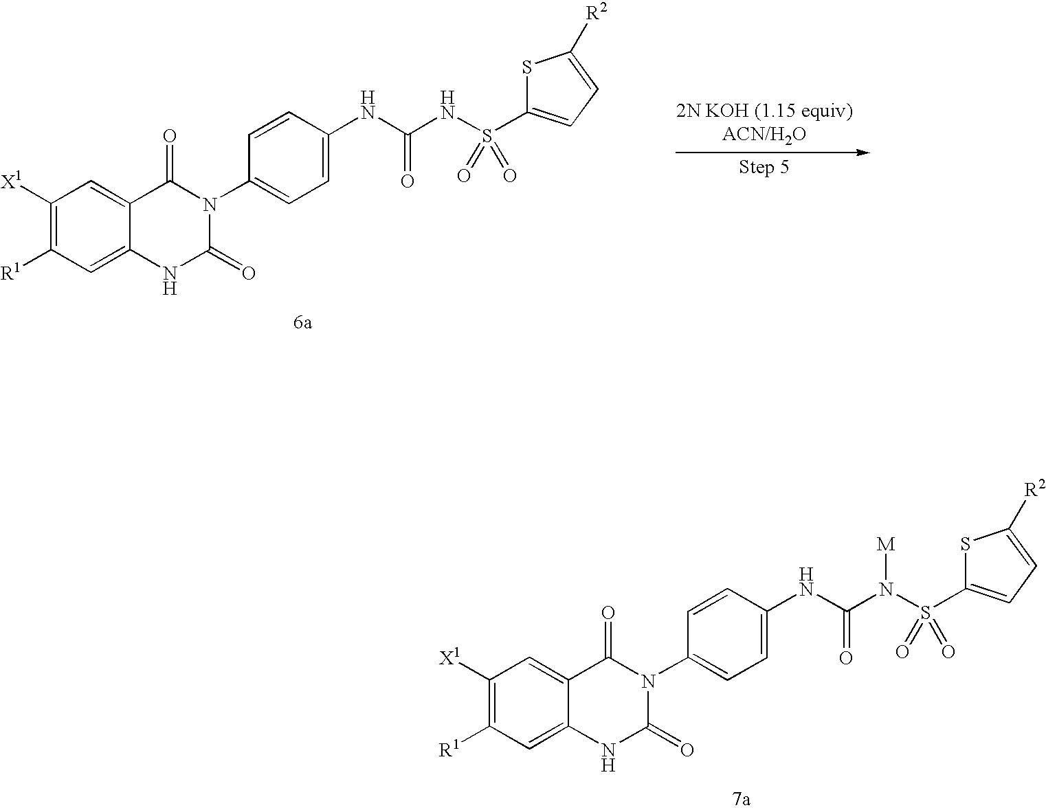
C1([X1])=C([R1])C=C2C(=C1)C(=O)N(C1=CC=C(NC(N(S(=O)(=O)C3=CC=C([R2])S3)[M])=O)C=C1)C(=O)N2.C1([X1])=C([R1])C=C2C(=C1)C(=O)N(C1=CC=C(NC(NS(=O)(=O)C3=CC=C([R2])S3)=O)C=C1)C(=O)N2
